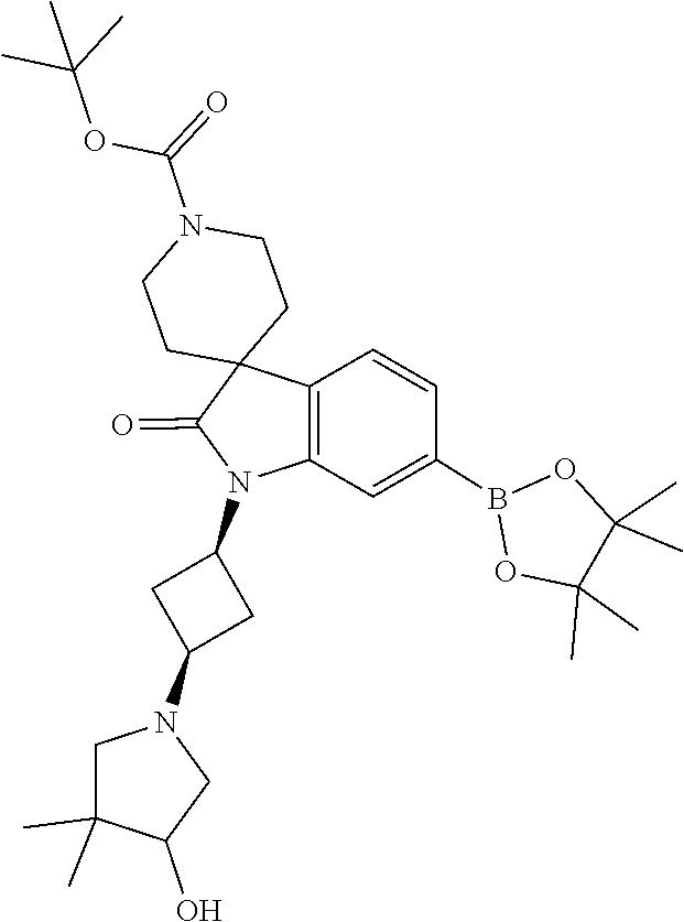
C1(C)(C)C(C)(C)OB(C2=CC3=C(C=C2)C2(C(=O)N3C3CC(N4CC(C)(C)C(O)C4)C3)CCN(C(OC(C)(C)C)=O)CC2)O1
